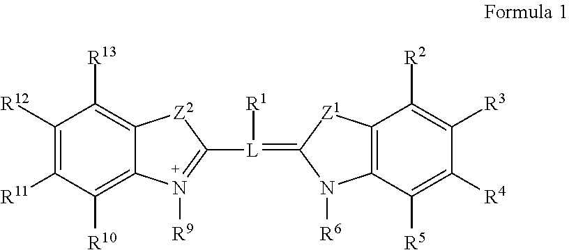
C1([R12])=C([R11])C([R10])=C2C(=C1[R13])[Z2]C([L](=C1N([R6])C3=C(C([R2])=C([R3])C([R4])=C3[R5])[Z1]1)[R1])=N2[R9]
